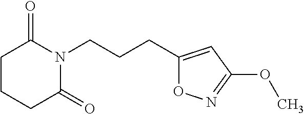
C(CC1=CC(OC)=NO1)CN1C(=O)CCCC1=O
